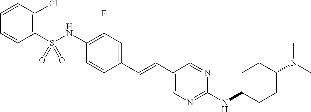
C1(S(NC2=C(F)C=C(C=CC3=CN=C(NC4CCC(N(C)C)CC4)N=C3)C=C2)(=O)=O)=C(Cl)C=CC=C1
